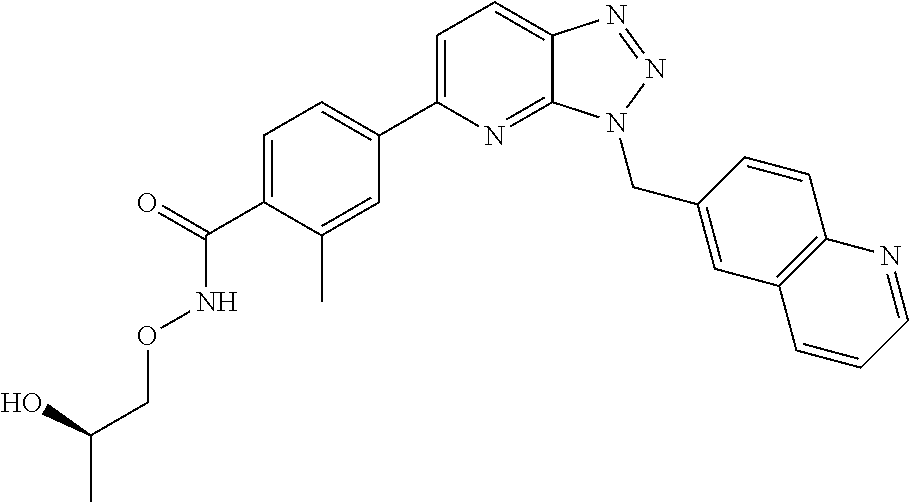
C1=C(C(=O)NOCC(C)O)C(C)=CC(C2=CC=C3C(=N2)N(CC2=CC4=C(C=C2)N=CC=C4)N=N3)=C1
